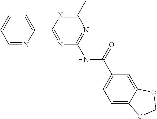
C1=NC(C2=NC(NC(C3=CC=C4C(=C3)OCO4)=O)=NC(C)=N2)=CC=C1
